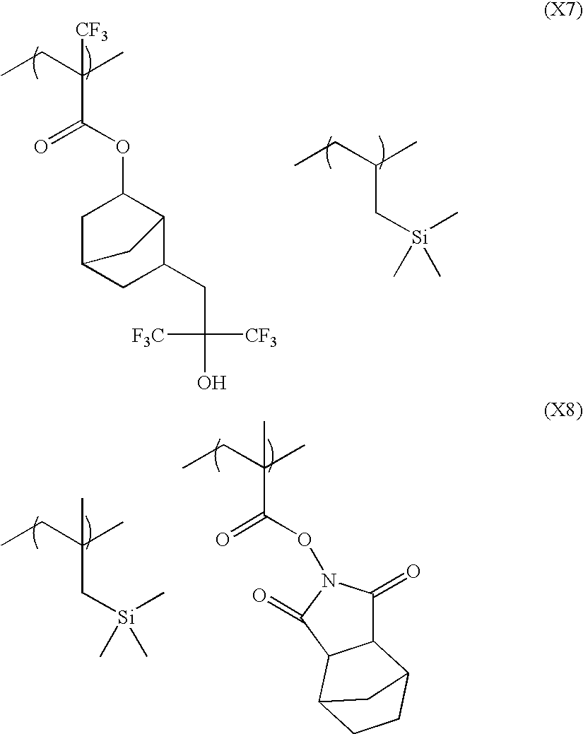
C1C2CC(CC([CF3])([F3C])O)C(C1OC(C(CC)(C)[CF3])=O)C2.C(C(CC)C)[Si](C)(C)C.C(C(CC)(C)C)[Si](C)(C)C.C(C(CC)(C)C)(ON1C(=O)C2C(C1=O)C1CCC2C1)=O
